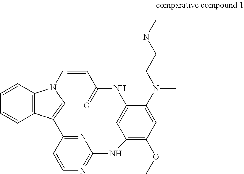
C1=CC(C2=CN(C)C3=C2C=CC=C3)=NC(NC2=C(OC)C=C(N(CCN(C)C)C)C(NC(C=C)=O)=C2)=N1
